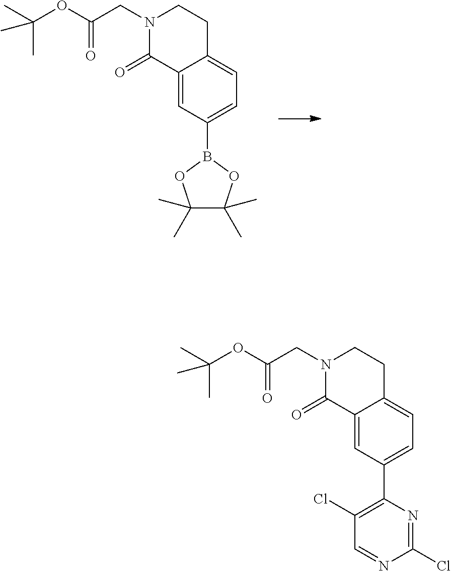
C12=CC(B3OC(C)(C)C(C)(C)O3)=CC=C1CCN(CC(=O)OC(C)(C)C)C2=O.C12=CC(C3=C(Cl)C=NC(Cl)=N3)=CC=C1CCN(CC(=O)OC(C)(C)C)C2=O
